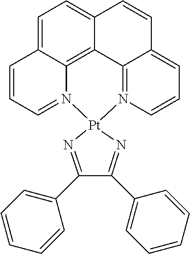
C1=C2C3=C4C(=C1)C=CC1=CC=CN(=C41)[Pt]1(N3=CC=C2)N=C(C2=CC=CC=C2)C(C2=CC=CC=C2)=N1
